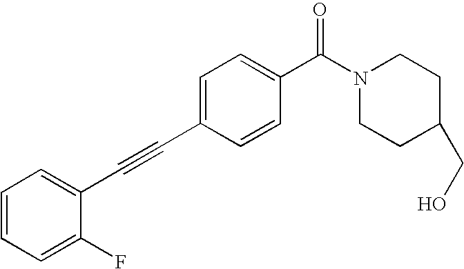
C1=CC=C(F)C(C#CC2=CC=C(C(N3CCC(CO)CC3)=O)C=C2)=C1
